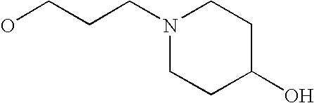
OCCCN1CCC(O)CC1
